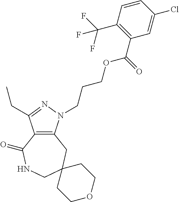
C12=C(N(CCCOC(C3=C(C(F)(F)F)C=CC(Cl)=C3)=O)N=C1CC)CC1(CNC2=O)CCOCC1
